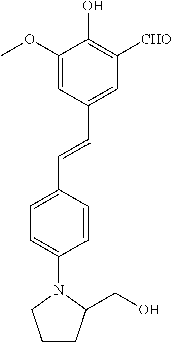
C1=C(OC)C(O)=C([CHO])C=C1C=CC1=CC=C(N2CCCC2CO)C=C1
